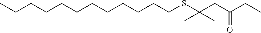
C(CCSC(CC(=O)CC)(C)C)CCCCCCCCC
